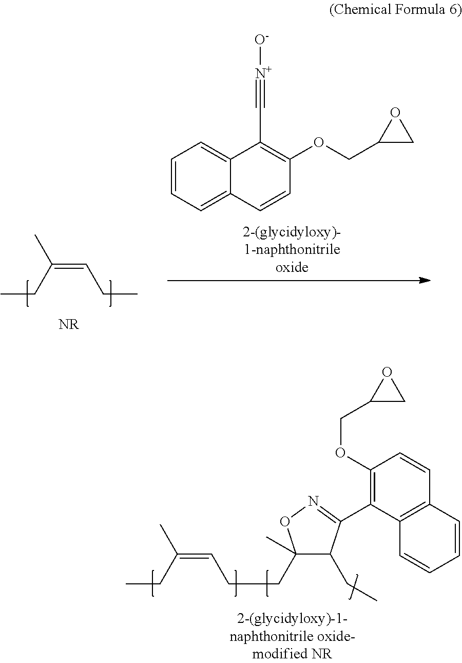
C1(CCC=C(C)CC)(C)C(CC)C(C2=C(OCC3CO3)C=CC3=C2C=CC=C3)=NO1.C(C=C(C)CC)C.C1=CC=C2C(=C1)C(C#[N+][O-])=C(OCC1CO1)C=C2
